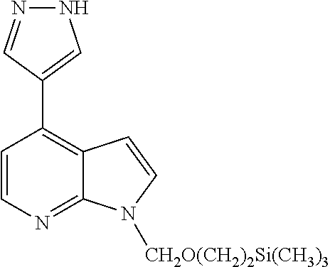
C1=CN=C2C(=C1C1=CNN=C1)C=CN2[CH2O(CH2)2Si(CH3)3]
